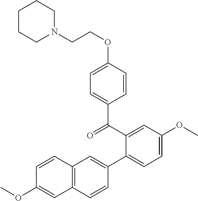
C1=CC(OCCN2CCCCC2)=CC=C1C(C1=CC(OC)=CC=C1C1=CC2=C(C=C1)C=C(OC)C=C2)=O
